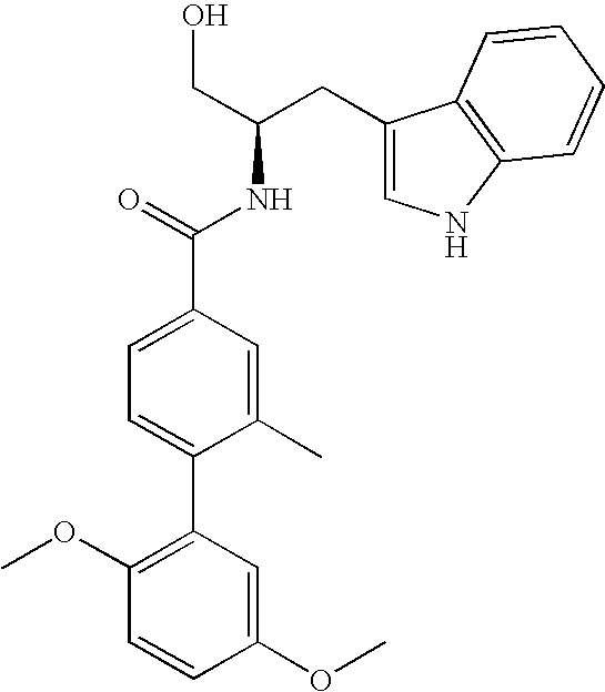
C1=C(C2=C(OC)C=CC(OC)=C2)C(C)=CC(C(=O)NC(CO)CC2=CNC3=C2C=CC=C3)=C1
